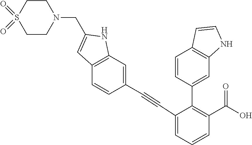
C1CS(=O)(=O)CCN1CC1=CC2=C(N1)C=C(C#CC1=CC=CC(C(=O)O)=C1C1=CC3=C(C=CN3)C=C1)C=C2
